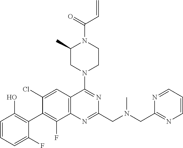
C1=CC=C(F)C(C2=C(F)C3=C(C=C2Cl)C(N2CCN(C(=O)C=C)C(C)C2)=NC(CN(CC2=NC=CC=N2)C)=N3)=C1O
